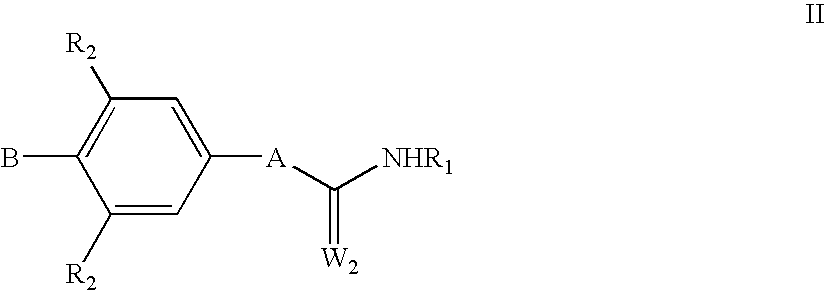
C1([R2])=CC([A]C([NHR1])=[W2])=CC([R2])=C1B
